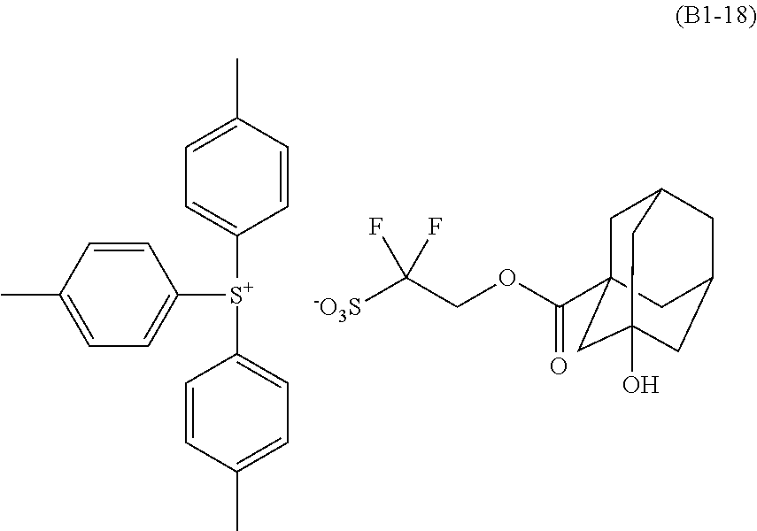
C1=C(C)C=CC([S+](C2=CC=C(C)C=C2)C2=CC=C(C)C=C2)=C1.C(C([-O3S])(F)F)OC(=O)C12CC3CC(CC(O)(C1)C3)C2
